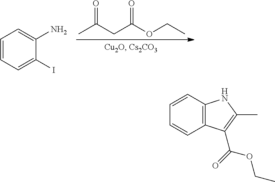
C1=CC=C(I)C(N)=C1.CC(CC(OCC)=O)=O.C12=C(C=CC=C1)NC(C)=C2C(OCC)=O
